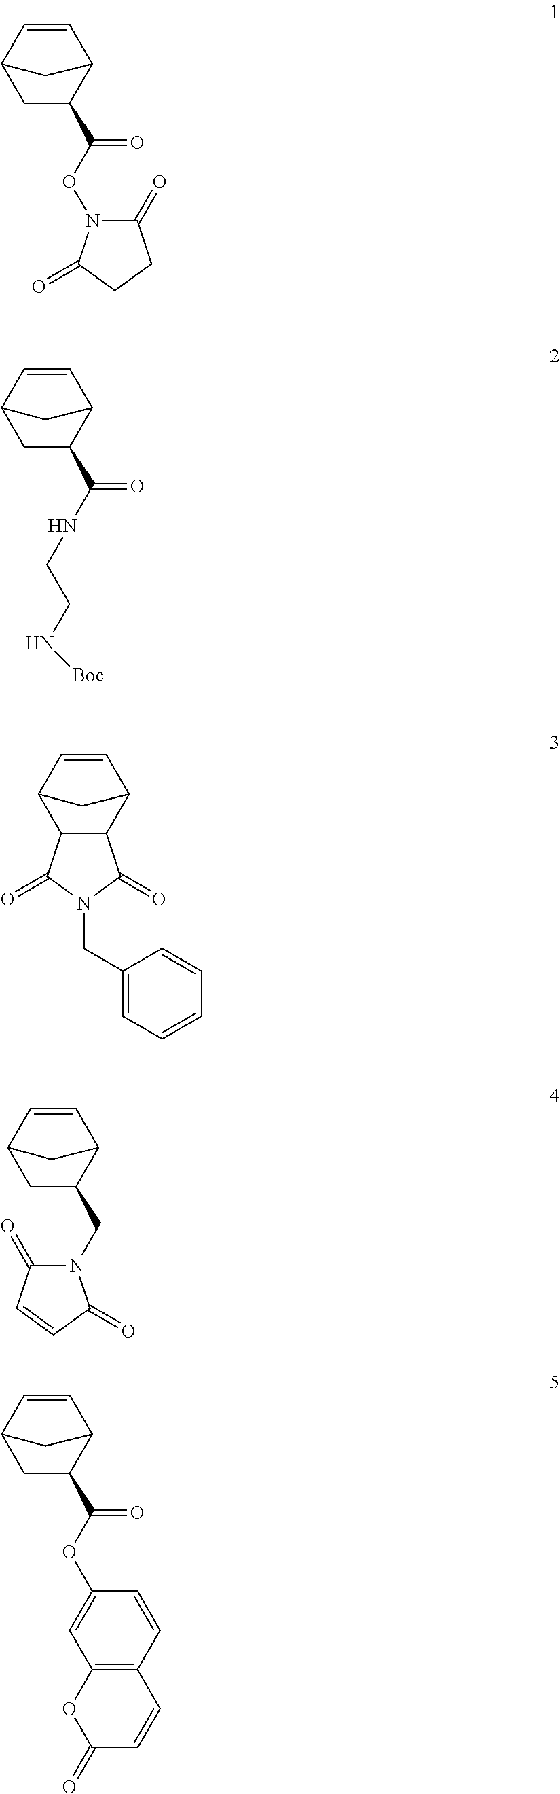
C1=CC2CC(C(ON3C(=O)CCC3=O)=O)C1C2.C1=CC2CC(C(NCCN[Boc])=O)C1C2.C1=CC2C3C(C1C2)C(=O)N(CC1=CC=CC=C1)C3=O.C1=CC2CC(CN3C(=O)C=CC3=O)C1C2.C1=CC2CC(C(OC3=CC4=C(C=C3)C=CC(=O)O4)=O)C1C2
